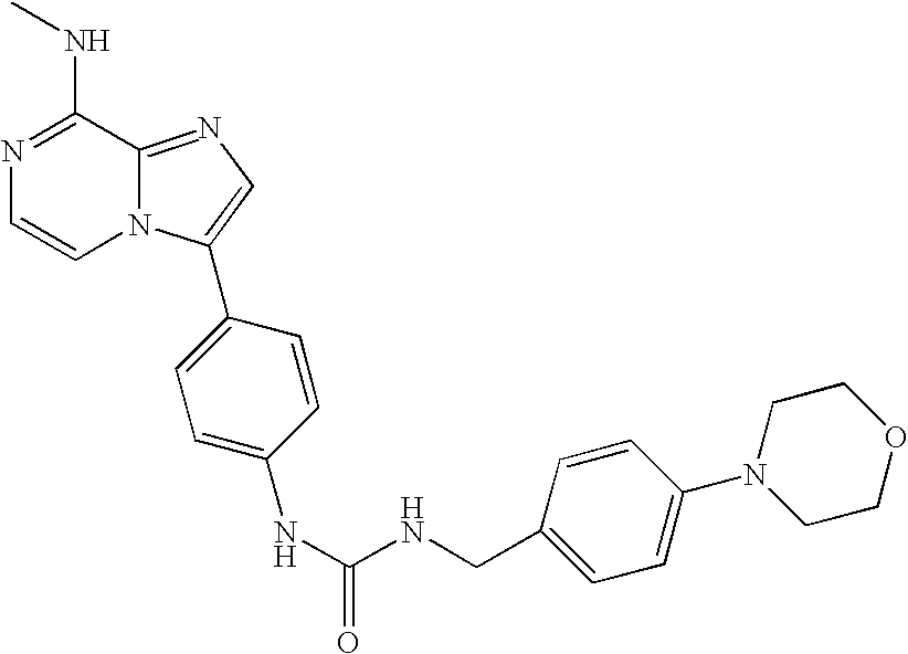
N1=C(NC)C2=NC=C(C3=CC=C(NC(NCC4=CC=C(N5CCOCC5)C=C4)=O)C=C3)N2C=C1
